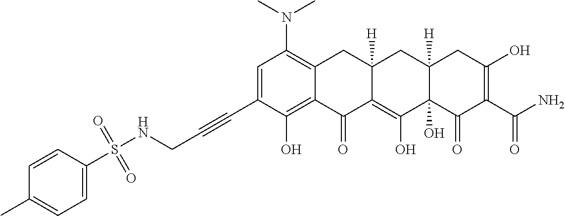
C1=C(C#CCNS(C2=CC=C(C)C=C2)(=O)=O)C(O)=C2C(=C1N(C)C)CC1([H])C(=C(O)C3(O)C([H])(C1)CC(O)=C(C(N)=O)C3=O)C2=O
